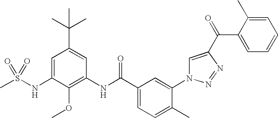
CS(NC1=CC(C(C)(C)C)=CC(NC(C2=CC=C(C)C(N3C=C(C(=O)C4=CC=CC=C4C)N=N3)=C2)=O)=C1OC)(=O)=O
